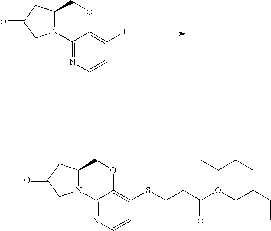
C12N(C3=NC=CC(I)=C3OC1)CC(=O)C2.C12N(C3=NC=CC(SCCC(OCC(CC)CCCC)=O)=C3OC1)CC(=O)C2
